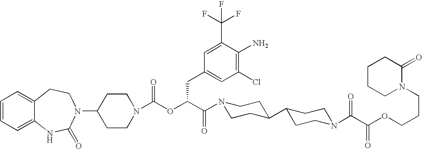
C1(N2C(=O)NC3=CC=CC=C3CC2)CCN(C(OC(C(=O)N2CCC(C3CCN(C(C(OCCCN4C(=O)CCCC4)=O)=O)CC3)CC2)CC2=CC(Cl)=C(N)C(C(F)(F)F)=C2)=O)CC1
